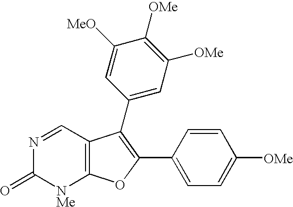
C12=C(C=NC(=O)[NMe]1)C(C1=CC([OMe])=C([OMe])C([MeO])=C1)=C(C1=CC=C([OMe])C=C1)O2
